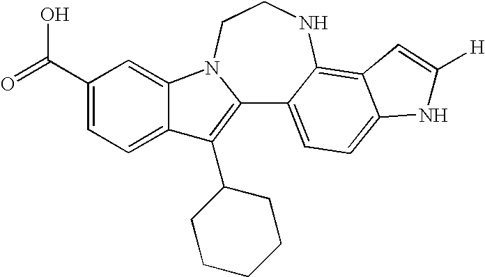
C12=C(C3CCCCC3)C3=CC=C(C(=O)O)C=C3N1CCNC1=C3C(=CC=C21)NC([H])=C3
